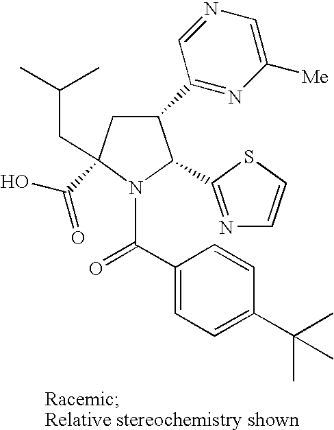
C1(C2=NC([Me])=CN=C2)CC(C(O)=O)(CC(C)C)N(C(C2=CC=C(C(C)(C)C)C=C2)=O)C1C1=NC=CS1
